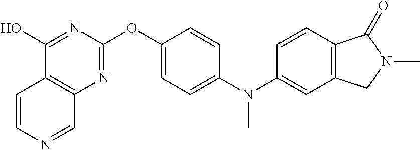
C1(O)=NC(OC2=CC=C(N(C3=CC4=C(C=C3)C(=O)N(C)C4)C)C=C2)=NC2=C1C=CN=C2
